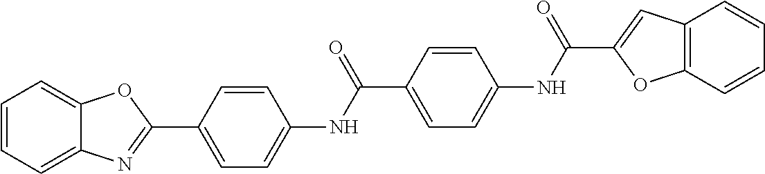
C1=CC=C2C(=C1)OC(C1=CC=C(NC(C3=CC=C(NC(C4=CC5=C(O4)C=CC=C5)=O)C=C3)=O)C=C1)=N2
